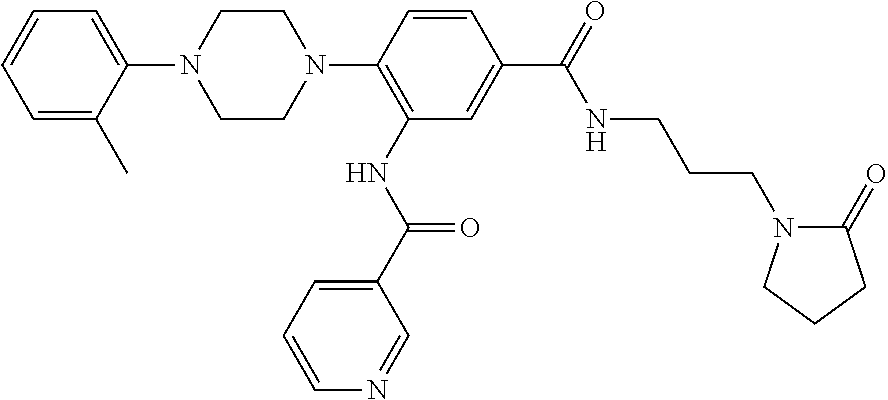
C1=C(C)C(N2CCN(C3=C(NC(=O)C4=CC=CN=C4)C=C(C(=O)NCCCN4C(=O)CCC4)C=C3)CC2)=CC=C1
